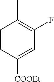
C1=CC([COOEt])=CC(F)=C1C
